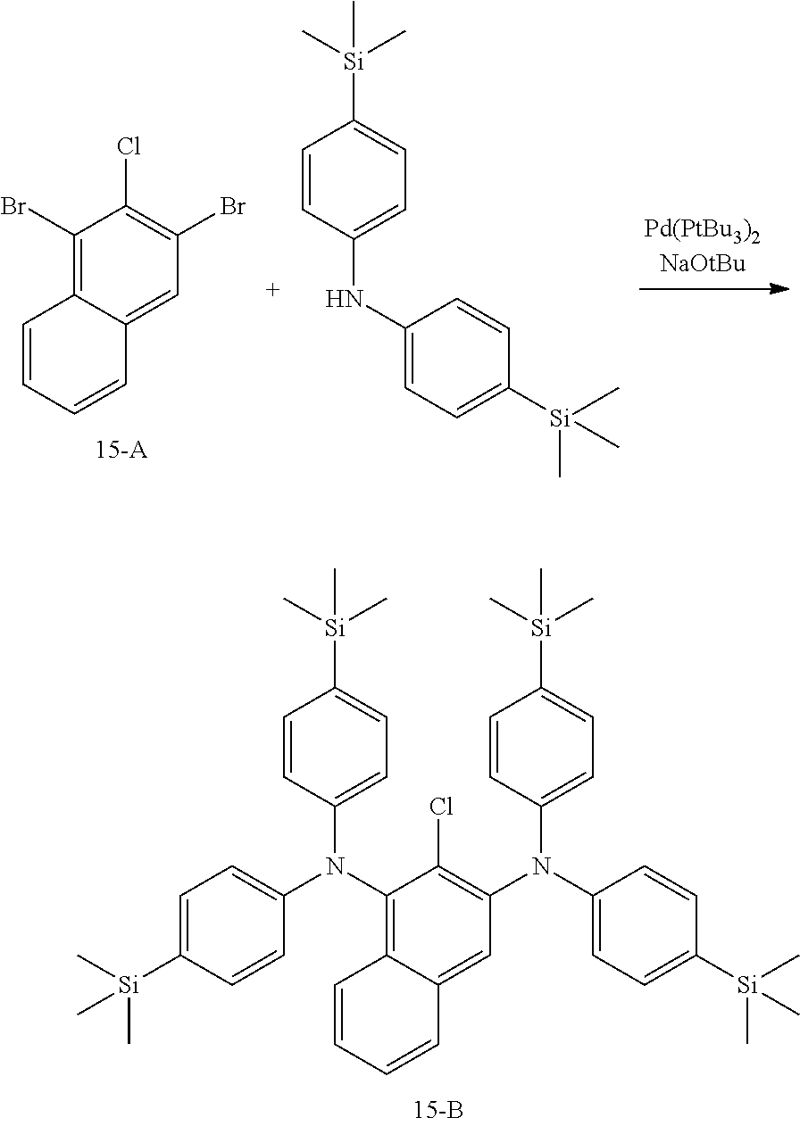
C1(Br)=C2C(=CC(Br)=C1Cl)C=CC=C2.C1=CC(NC2=CC=C([Si](C)(C)C)C=C2)=CC=C1[Si](C)(C)C.C1(N(C2=CC=C([Si](C)(C)C)C=C2)C2=CC=C([Si](C)(C)C)C=C2)=C2C(=CC(N(C3=CC=C([Si](C)(C)C)C=C3)C3=CC=C([Si](C)(C)C)C=C3)=C1Cl)C=CC=C2
